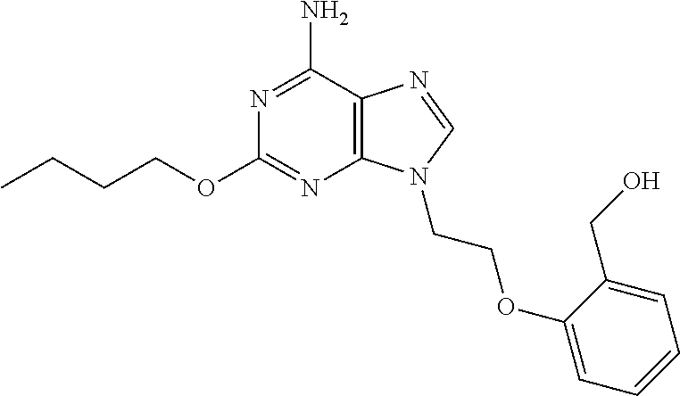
CCCCOC1=NC2=C(C(N)=N1)N=CN2CCOC1=CC=CC=C1CO
